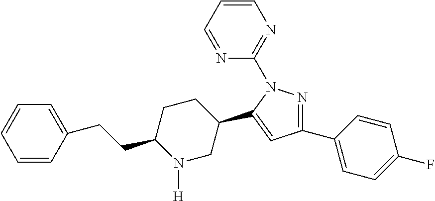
C1(CCC2N([H])CC(C3=CC(C4=CC=C(F)C=C4)=NN3C3=NC=CC=N3)CC2)=CC=CC=C1
